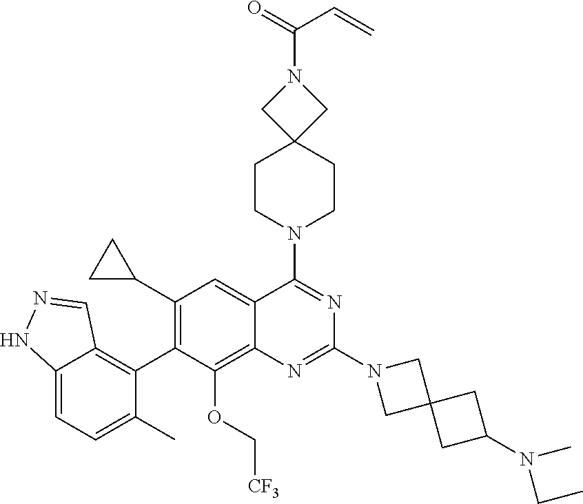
C12=CC=C(C)C(C3=C(C4CC4)C=C4C(=C3OC[CF3])N=C(N3CC5(C3)CC(N(CC)C)C5)N=C4N3CCC4(CC3)CN(C(C=C)=O)C4)=C1C=NN2
